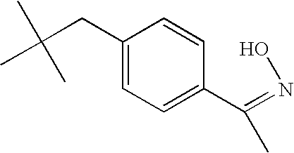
C1=CC(C(=NO)C)=CC=C1CC(C)(C)C
